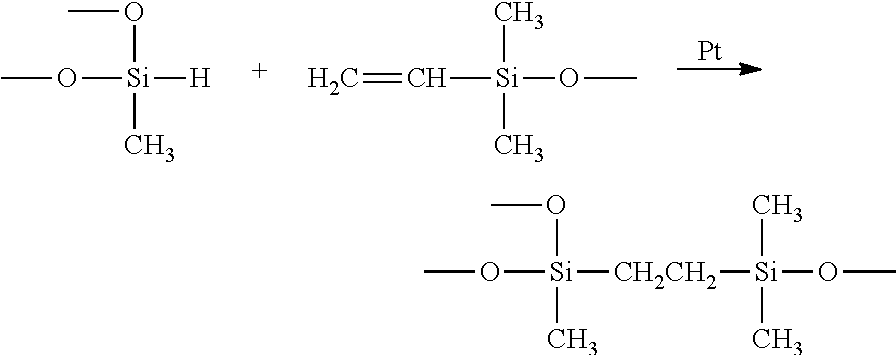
[Pt].O([Si]([H])(OC)C)C.C([Si](OC)(C)C)=C.O([Si]([CH2CH2][Si](OC)(C)C)(OC)C)C
